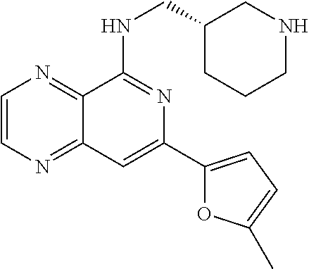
C1=CN=C2C(=N1)C(NCC1CNCCC1)=NC(C1=CC=C(C)O1)=C2
